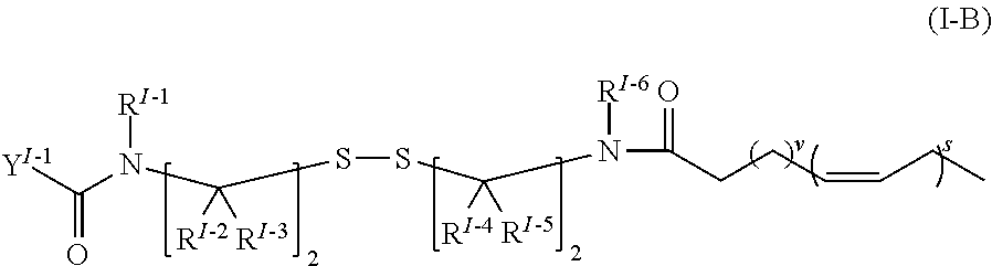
O=C([Y])N(C([RI-2])([RI-3])SSC(N([RI-6])C(=O)CCC=CCC)([RI-4])[RI-5])[RI-1]
